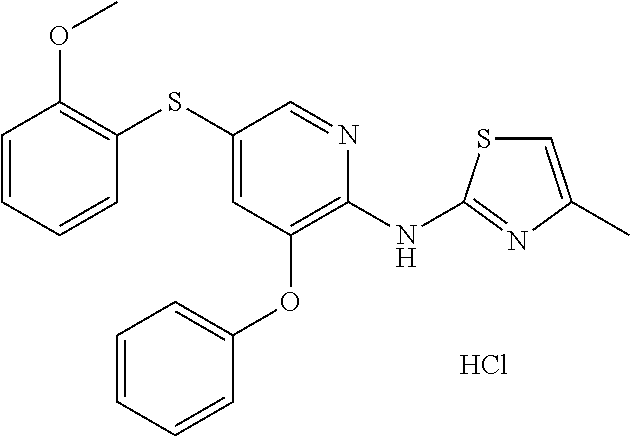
C1=CC=CC(OC2=C(NC3=NC(C)=CS3)N=CC(SC3=C(OC)C=CC=C3)=C2)=C1.Cl
